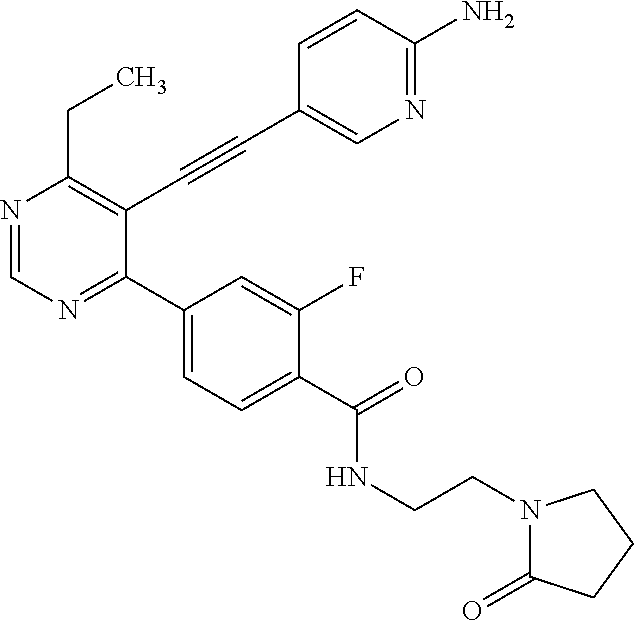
N1=CN=C(C2=CC=C(C(NCCN3C(=O)CCC3)=O)C(F)=C2)C(C#CC2=CN=C(N)C=C2)=C1CC
